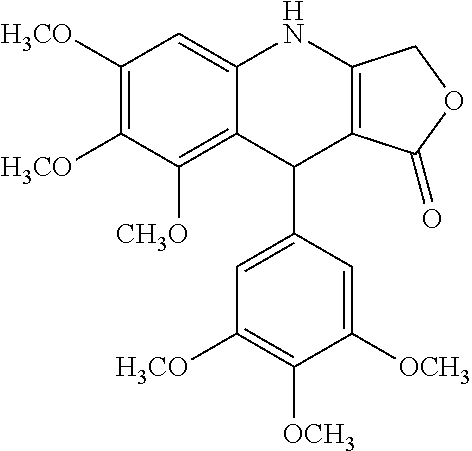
C1([H3CO])=C([H3CO])C([CH3O])=C2C(=C1)NC1=C(C2C2=CC([H3CO])=C([OCH3])C([OCH3])=C2)C(=O)OC1
